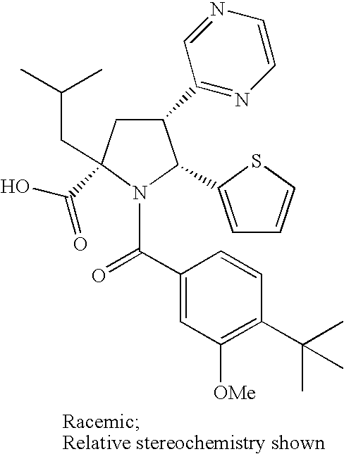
C1(C2=NC=CN=C2)CC(C(O)=O)(CC(C)C)N(C(C2=CC([OMe])=C(C(C)(C)C)C=C2)=O)C1C1=CC=CS1
